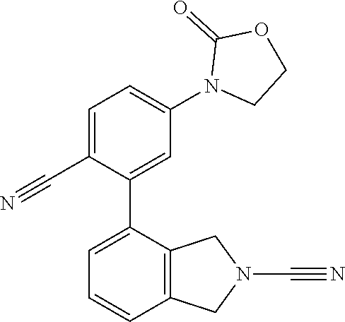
C1=C(C#N)C(C2=CC=CC3=C2CN(C#N)C3)=CC(N2CCOC2=O)=C1
